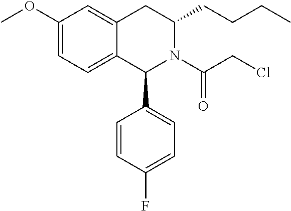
C1(OC)=CC=C2C(=C1)CC(CCCC)N(C(CCl)=O)C2C1=CC=C(F)C=C1
